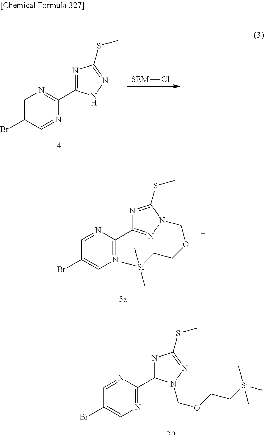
[SEM]Cl.C1=C(Br)C=NC(C2=NC(SC)=NN2)=N1.C1(Br)=CN=C(C2=NN(COCC[Si](C)(C)C)C(SC)=N2)N=C1.C1(Br)=CN=C(C2=NC(SC)=NN2COCC[Si](C)(C)C)N=C1
